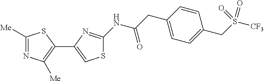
C1([Me])=NC([Me])=C(C2=CSC(NC(CC3=CC=C(CS([CF3])(=O)=O)C=C3)=O)=N2)S1
